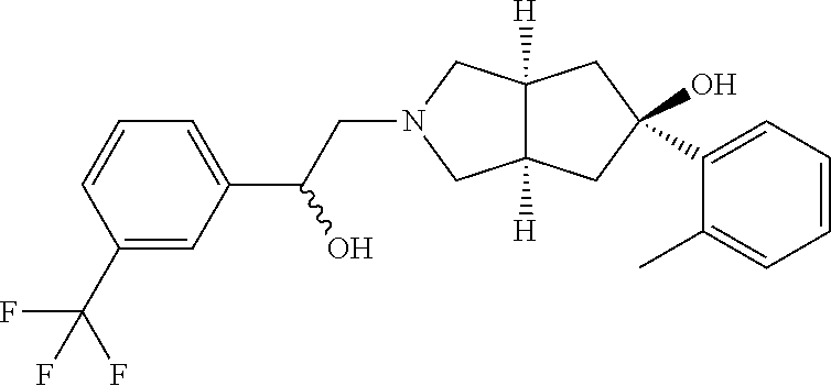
C12([H])C([H])(CC(O)(C3=CC=CC=C3C)C1)CN(CC(C1=CC=CC(C(F)(F)F)=C1)O)C2
